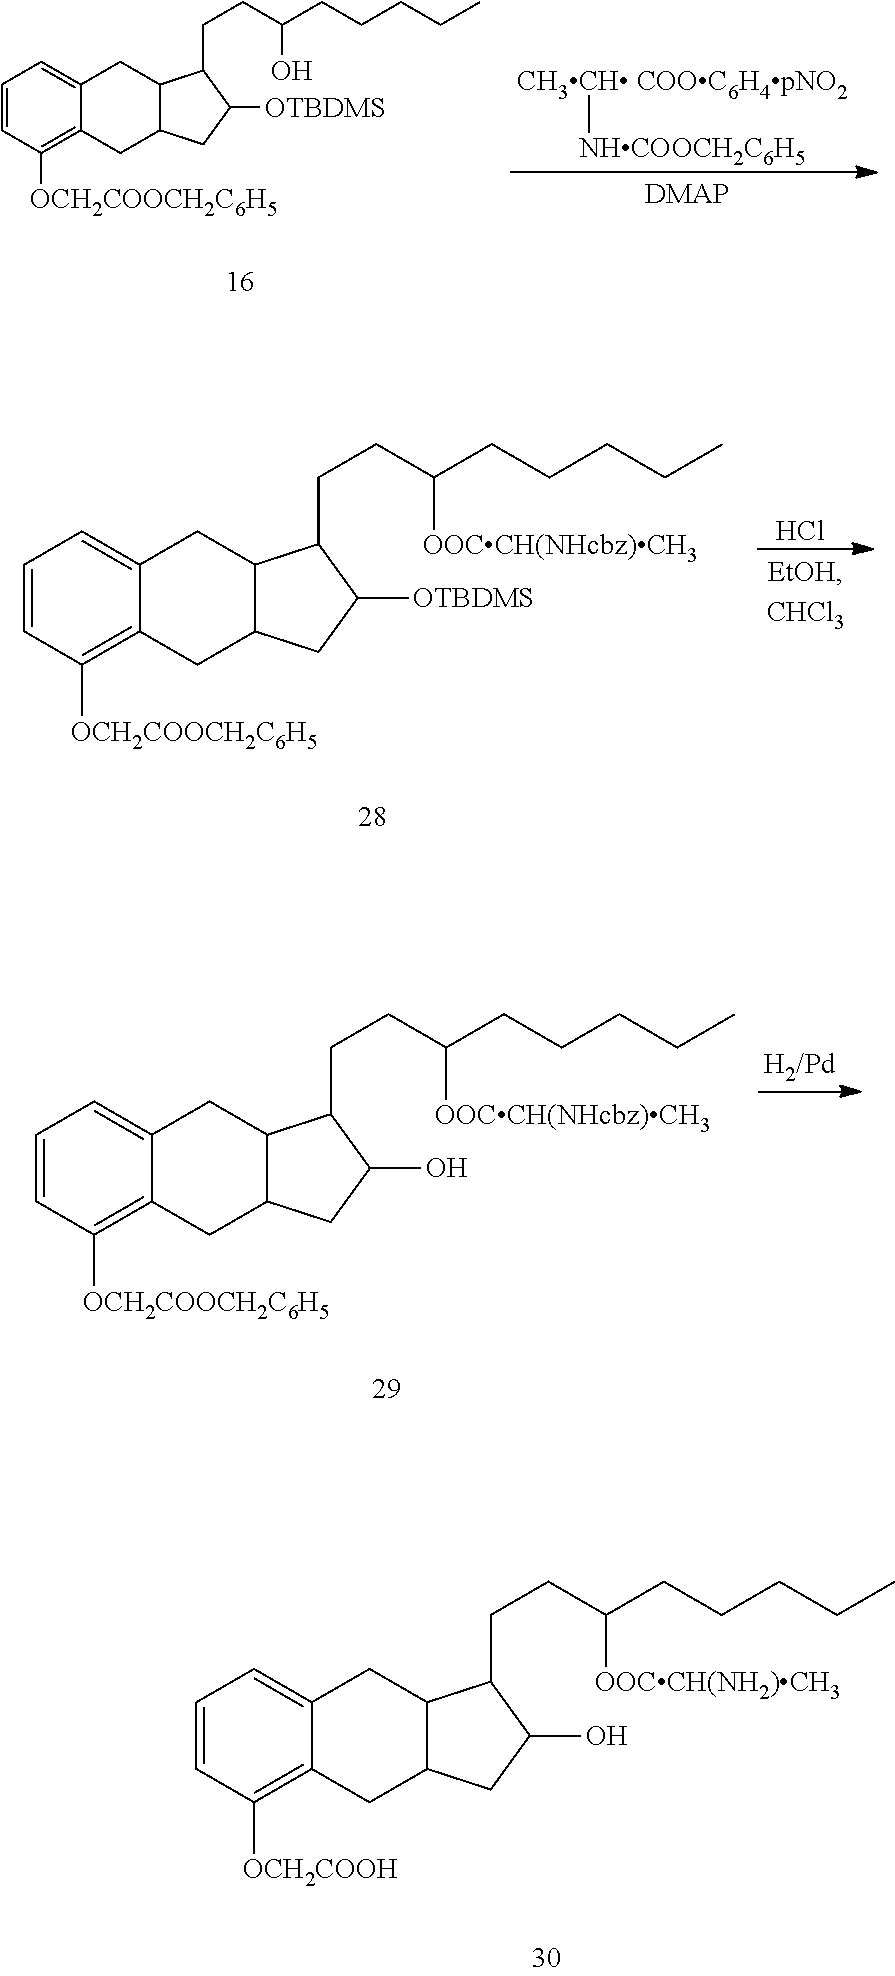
C1=CC([OCH2COOCH2C6H5])=C2C(=C1)CC1C(C2)CC(O)C1CCC(CCCCC)[OOCCH(NHcbz)CH3].[CH3CH COOC6H4pNO2][NHCOOCH2C6H5].C1=CC([OCH2COOCH2C6H5])=C2C(=C1)CC1C(C2)CC([OTBDMS])C1CCC(CCCCC)O.C1=CC([OCH2COOCH2C6H5])=C2C(=C1)CC1C(C2)CC([OTBDMS])C1CCC(CCCCC)[OOCCH(NHcbz)CH3].Cl.C1=CC([OCH2COOH])=C2C(=C1)CC1C(C2)CC(O)C1CCC(CCCCC)[OOCCH(NH2)CH3]
